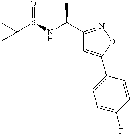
C(S(=O)NC(C1=NOC(C2=CC=C(F)C=C2)=C1)C)(C)(C)C
